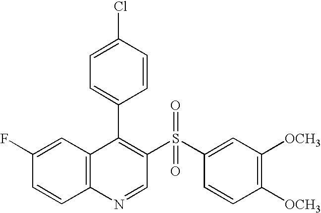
C12=C(C=C(F)C=C1)C(C1=CC=C(Cl)C=C1)=C(S(C1=CC([OCH3])=C([OCH3])C=C1)(=O)=O)C=N2
